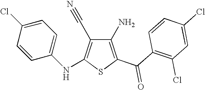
C1(N)=C(C(C2=C(Cl)C=C(Cl)C=C2)=O)SC(NC2=CC=C(Cl)C=C2)=C1C#N
